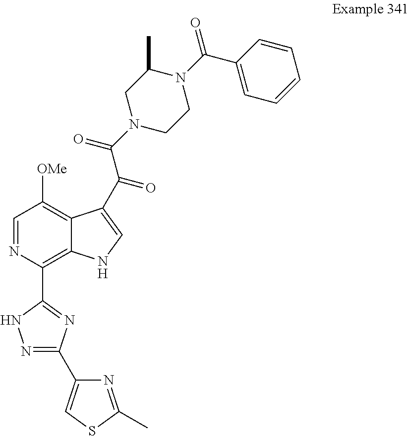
C1=NC(C2=NC(C3=CSC(C)=N3)=NN2)=C2C(=C1[OMe])C(C(C(N1CCN(C(C3=CC=CC=C3)=O)C(C)C1)=O)=O)=CN2
